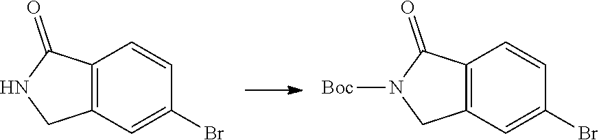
C12=C(C=C(Br)C=C1)CNC2=O.C12=C(C=C(Br)C=C1)CN([Boc])C2=O
